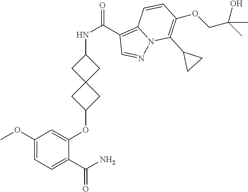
C1(OC)=CC=C(C(N)=O)C(OC2CC3(C2)CC(NC(C2=C4N(N=C2)C(C2CC2)=C(OCC(C)(O)C)C=C4)=O)C3)=C1
